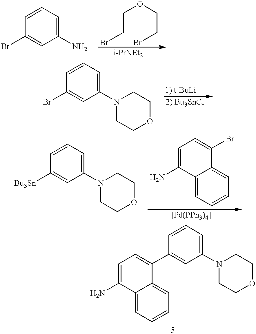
C1(Br)=CC(N)=CC=C1.C(CBr)OCCBr.C1(Br)=CC(N2CCOCC2)=CC=C1.C1([Bu3Sn])=CC(N2CCOCC2)=CC=C1.C1(N)=CC=C(Br)C2=CC=CC=C12.C1=C(N)C2=CC=CC=C2C(C2=CC(N3CCOCC3)=CC=C2)=C1
